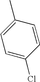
C1=C(Cl)C=CC(C)=C1
